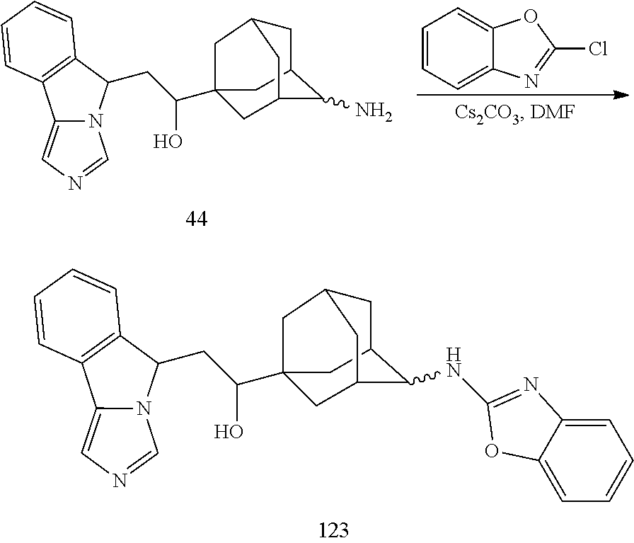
C12=CN=CN1C(CC(O)C13CC4CC(C(NC5=NC6=CC=CC=C6O5)C(C1)C4)C3)C1=C2C=CC=C1.C12=CN=CN1C(CC(O)C13CC4CC(C(N)C(C1)C4)C3)C1=C2C=CC=C1.C1=CC=C2C(=C1)OC(Cl)=N2
